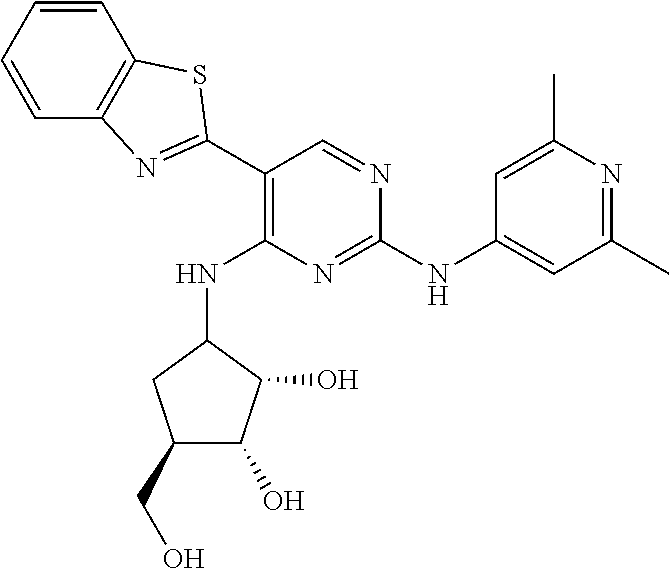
C1=CC=CC2=C1SC(C1=C(NC3C(O)C(O)C(CO)C3)N=C(NC3=CC(C)=NC(C)=C3)N=C1)=N2
